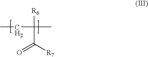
C([R7])(=O)C([R6])(C)CC
